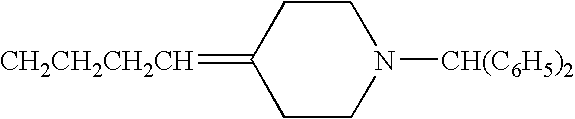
[CH2CH2CH2CH]=C1CCN([CH(C6H5)2])CC1
